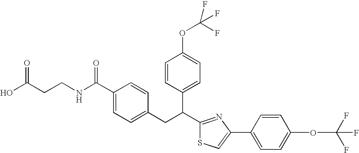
OC(CCNC(C1=CC=C(CC(C2=NC(C3=CC=C(OC(F)(F)F)C=C3)=CS2)C2=CC=C(OC(F)(F)F)C=C2)C=C1)=O)=O
